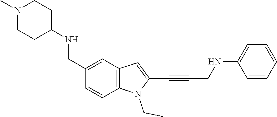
C1(NCC#CC2=CC3=C(N2CC)C=CC(CNC2CCN(C)CC2)=C3)=CC=CC=C1
